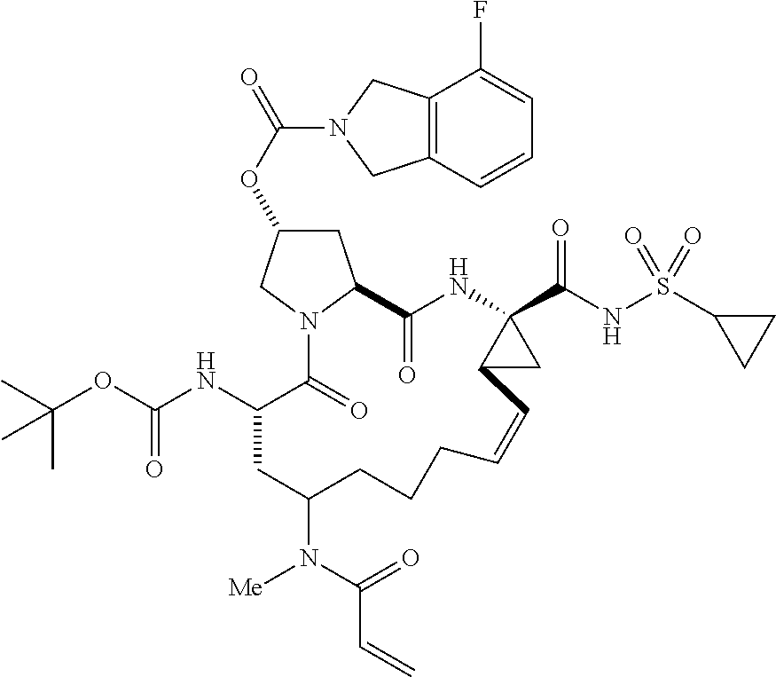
O(C1CC2N(C1)C(=O)C(NC(=O)OC(C)(C)C)CC(N(C(=O)C=C)[Me])CCCC=CC1C(C(NS(C3CC3)(=O)=O)=O)(NC2=O)C1)C(=O)N1CC2=C(C1)C(F)=CC=C2
